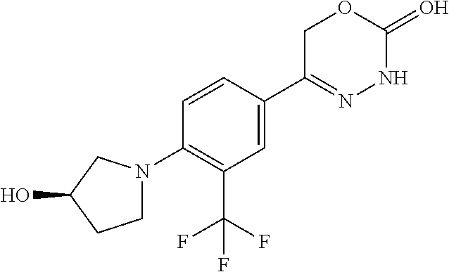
C1=CC(C2=NNC(=O)OC2)=CC(C(F)(F)F)=C1N1CCC(O)C1
